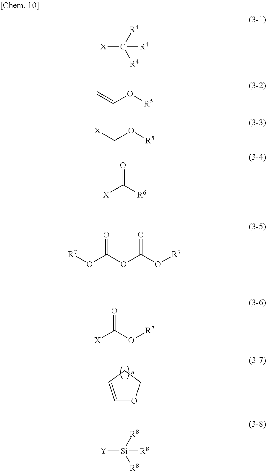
C1=CCCO1.[X]C([R4])([R4])[R4].C=CO[R5].[X]CO[R5].[X]C([R6])=O.[R7]OC(OC(O[R7])=O)=O.[X]C(O[R7])=O.[Y][Si]([R8])([R8])[R8]
